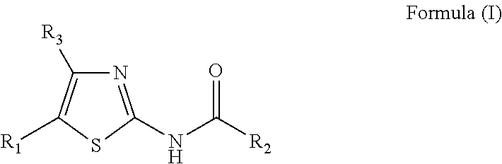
N1=C(NC([R2])=O)SC([R1])=C1[R3]
